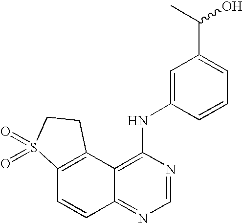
C12=C(C3=C(NC4=CC(C(C)O)=CC=C4)N=CN=C3C=C1)CCS2(=O)=O
